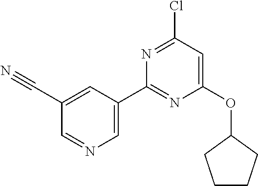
C1=C(C2=NC(OC3CCCC3)=CC(Cl)=N2)C=C(C#N)C=N1
